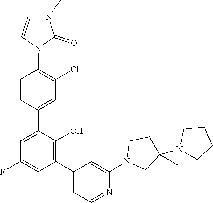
C1(C2=C(O)C(C3=CC(Cl)=C(N4C(=O)N(C)C=C4)C=C3)=CC(F)=C2)=CC=NC(N2CC(N3CCCC3)(C)CC2)=C1
